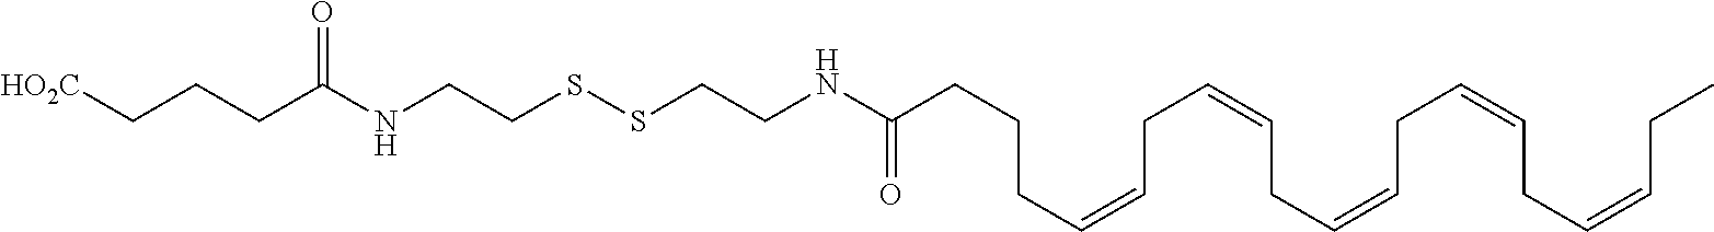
S(SCCNC(CCCC=CCC=CCC=CCC=CCC=CCC)=O)CCNC(CCC[HO2C])=O
